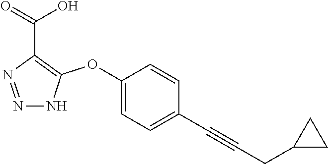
N1=NC(C(=O)O)=C(OC2=CC=C(C#CCC3CC3)C=C2)N1
